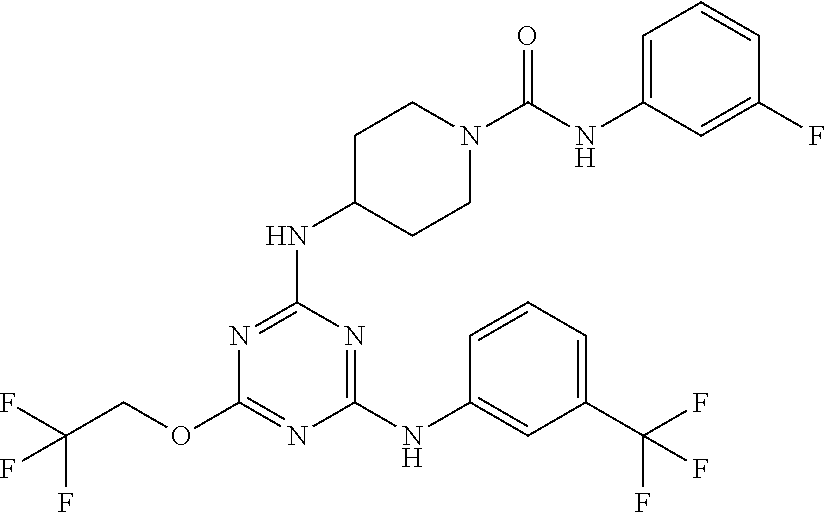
C1C(NC2=NC(OCC(F)(F)F)=NC(NC3=CC(C(F)(F)F)=CC=C3)=N2)CCN(C(NC2=CC=CC(F)=C2)=O)C1
